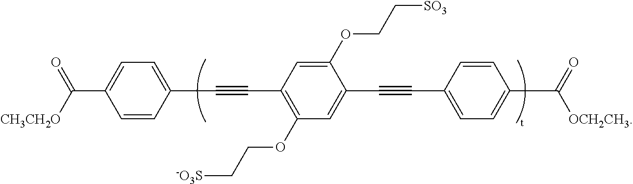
C1(OCC[SO3])=CC(C#CC2=CC=C(C([CH3CH2O])=O)C=C2)=C(OCC[-O3S])C=C1C#CC1=CC=C(C(=O)[OCH2CH3])C=C1
